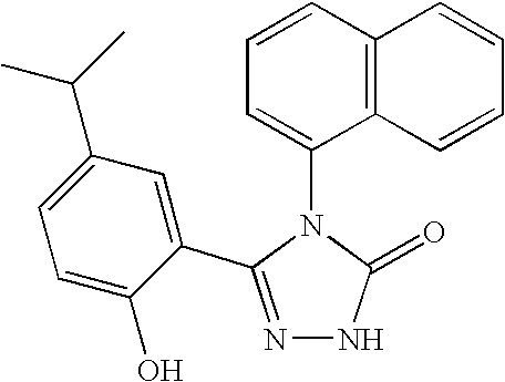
N1=C(C2=CC(C(C)C)=CC=C2O)N(C2=CC=CC3=C2C=CC=C3)C(=O)N1
